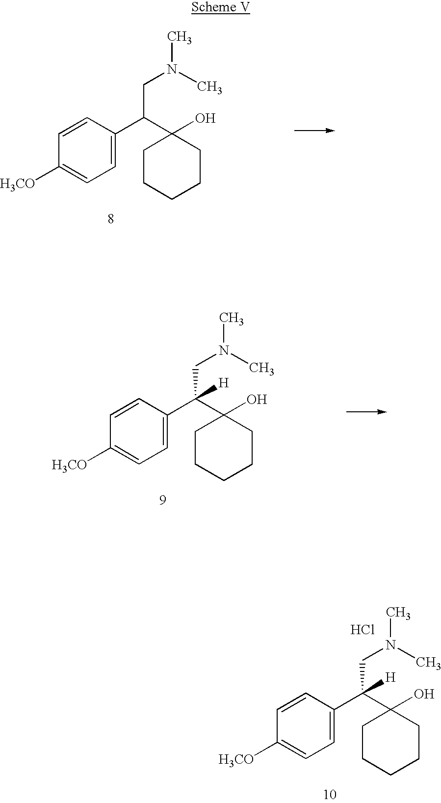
C1=CC(C(CN(C)C)C2(O)CCCCC2)=CC=C1[H3CO].C1=CC(C(CN(C)C)(C2(O)CCCCC2)[H])=CC=C1[H3CO].C1=CC(C(CN(C)C)(C2(O)CCCCC2)[H])=CC=C1[H3CO].Cl
